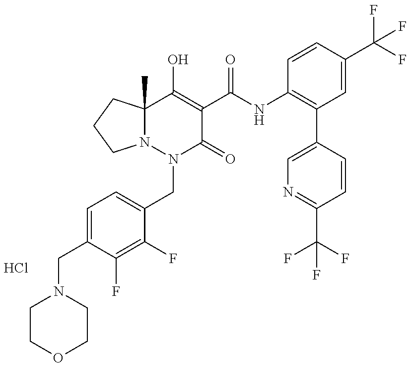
C1(CN2CCOCC2)=CC=C(CN2C(=O)C(C(=O)NC3=C(C4=CN=C(C(F)(F)F)C=C4)C=C(C(F)(F)F)C=C3)=C(O)C3(C)N2CCC3)C(F)=C1F.Cl
